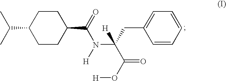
CC(C)C1CCC(C(=O)N([H])C(CC2=CC=CC=C2)([H])C(O[H])=O)CC1
